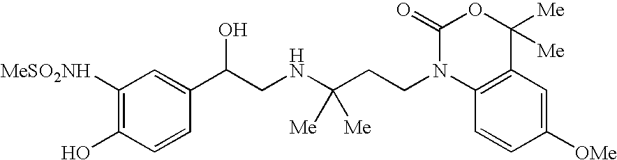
C1([MeSO2NH])=C(O)C=CC(C(CNC(CCN2C3=C(C([Me])([Me])OC2=O)C=C([OMe])C=C3)([Me])[Me])O)=C1
